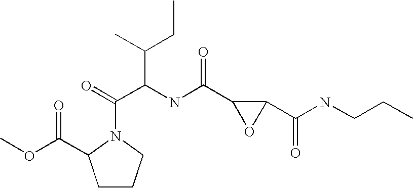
C1CCN(C(=O)C(NC(C2OC2C(NCCC)=O)=O)C(C)CC)C1C(OC)=O
